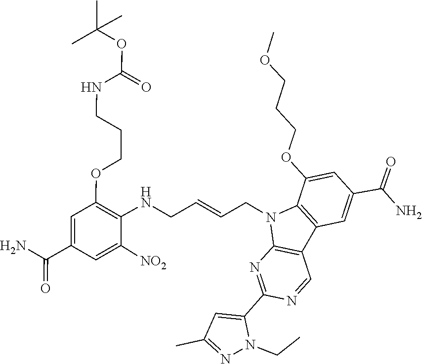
C1(OCCCOC)=CC(C(=O)N)=CC2=C1N(CC=CCNC1=C(OCCCNC(OC(C)(C)C)=O)C=C(C(=O)N)C=C1[NO2])C1=C2C=NC(C2=CC(C)=NN2CC)=N1
